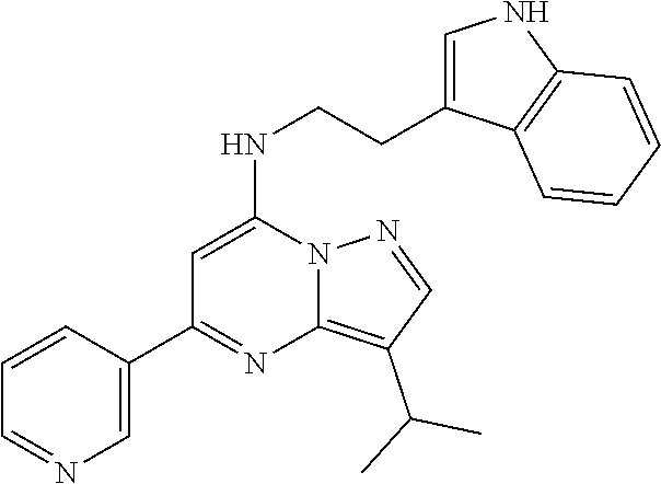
C1(C2=NC3=C(C(C)C)C=NN3C(NCCC3=CNC4=C3C=CC=C4)=C2)=CN=CC=C1
